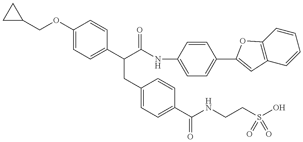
O(C1=CC=C(C(C(NC2=CC=C(C3=CC4=C(C=CC=C4)O3)C=C2)=O)CC2=CC=C(C(NCCS(O)(=O)=O)=O)C=C2)C=C1)CC1CC1
